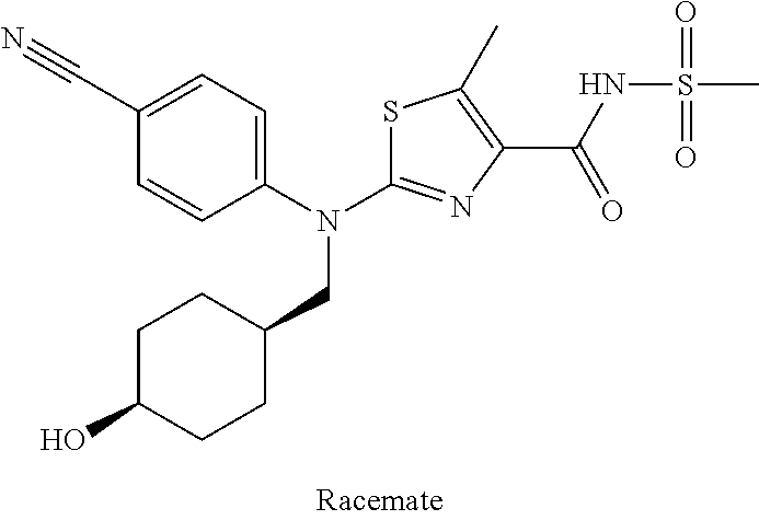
S1C(N(C2=CC=C(C#N)C=C2)CC2CCC(O)CC2)=NC(C(NS(C)(=O)=O)=O)=C1C
